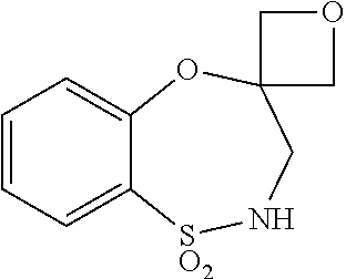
C1=CC=C2C(=C1)OC1(CN[SO2]2)COC1
